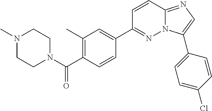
N1(C)CCN(C(C2=C(C)C=C(C3=NN4C(=NC=C4C4=CC=C(Cl)C=C4)C=C3)C=C2)=O)CC1
